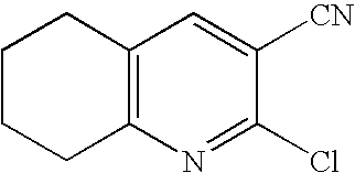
C1CCC2=C(C1)C=C([CN])C(Cl)=N2
